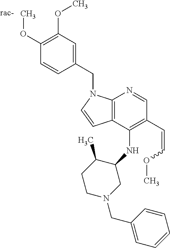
C12=C(C(NC3C(C)CCN(CC4=CC=CC=C4)C3)=C(C=COC)C=N1)C=CN2CC1=CC(OC)=C(OC)C=C1.[rac-]
